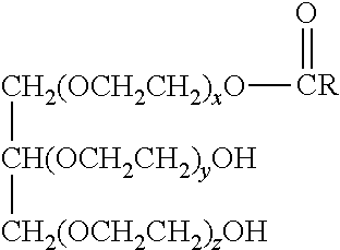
[CR]([CH2(OCH2CH2)xO][CH(OCH2CH2)yOH][CH2(OCH2CH2)zOH])=O
